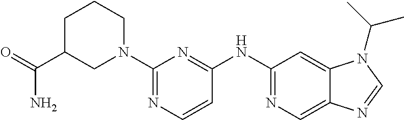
C1(N2CCCC(C(=O)N)C2)=NC=CC(NC2=NC=C3C(=C2)N(C(C)C)C=N3)=N1
